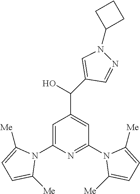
C1(N2N=CC(C(C3=CC(N4C([Me])=CC=C4[Me])=NC(N4C([Me])=CC=C4[Me])=C3)O)=C2)CCC1
